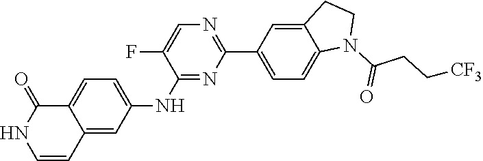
C12=CC=C(NC3=NC(C4=CC=C5C(=C4)CCN5C(CC[CF3])=O)=NC=C3F)C=C1C=CNC2=O
